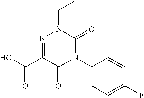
N1=C(C(O)=O)C(=O)N(C2=CC=C(F)C=C2)C(=O)N1CC
